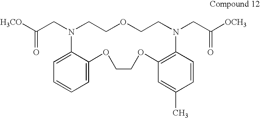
C1=C2C(=CC=C1)OCCOC1=C(C=CC(C)=C1)N(CC([OCH3])=O)CCOCCN2CC([H3CO])=O
